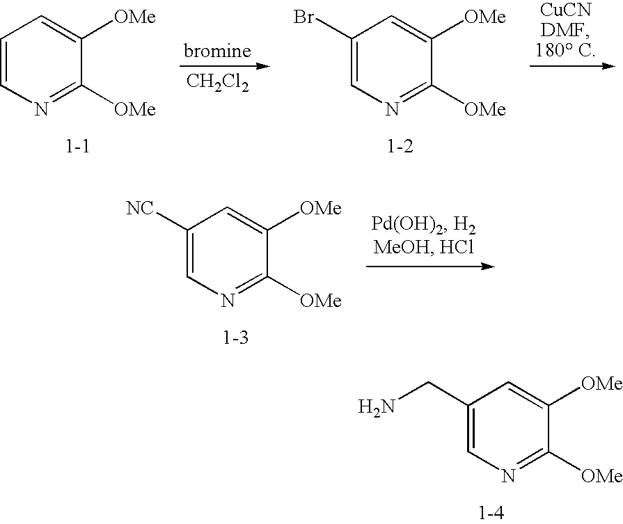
C1=CN=C([OMe])C([OMe])=C1.[CH2Cl2].C1(Br)=CN=C([OMe])C([OMe])=C1.C1([NC])=CN=C([OMe])C([OMe])=C1.C1(CN)=CN=C([OMe])C([OMe])=C1
